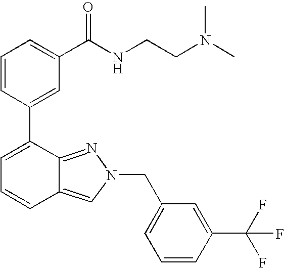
C1=CC(C2=CC=CC3=CN(CC4=CC=CC(C(F)(F)F)=C4)N=C23)=CC(C(NCCN(C)C)=O)=C1
